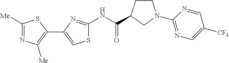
C1([Me])=NC([Me])=C(C2=CSC(NC(=O)C3CCN(C4=NC=C([CF3])C=N4)C3)=N2)S1
